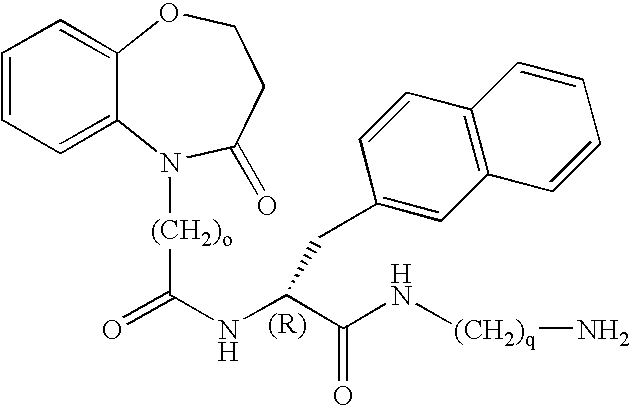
C1=CC=C2C(=C1)OCCC(=O)N2[(CH2)o]C(=O)NC(C(N[(CH2)q]N)=O)CC1=CC2=C(C=C1)C=CC=C2
